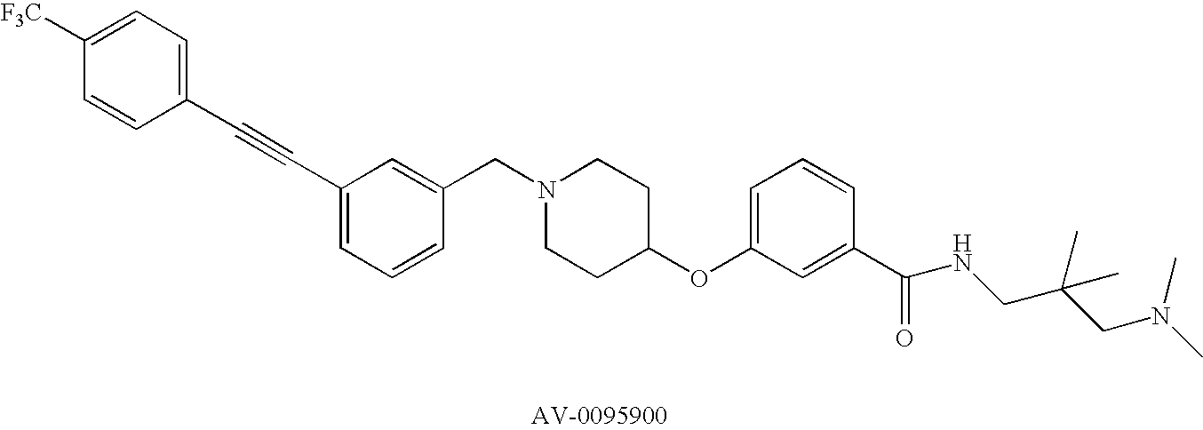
C1([F3C])=CC=C(C#CC2=CC=CC(CN3CCC(OC4=CC=CC(C(NCC(CN(C)C)(C)C)=O)=C4)CC3)=C2)C=C1
